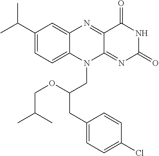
C1(C(C)C)=CC=C2C(=C1)N=C1C(=NC(=O)NC1=O)N2CC(CC1=CC=C(Cl)C=C1)OCC(C)C
